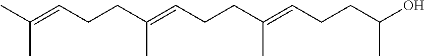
C(C=C(CCC=C(CCC=C(C)C)C)C)CC(O)C
